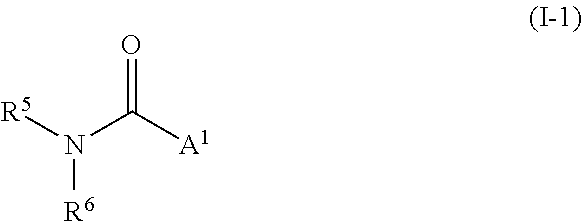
[R5]N(C([A1])=O)[R6]
